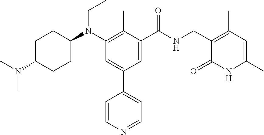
C1C(N(C)C)CCC(N(C2=C(C)C(C(NCC3=C(C)C=C(C)NC3=O)=O)=CC(C3=CC=NC=C3)=C2)CC)C1
